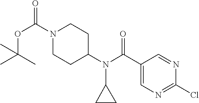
O(C(C)(C)C)C(N1CCC(N(C2CC2)C(C2=CN=C(Cl)N=C2)=O)CC1)=O
